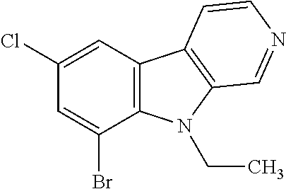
C12=C(N(CC)C3=C1C=CN=C3)C(Br)=CC(Cl)=C2
